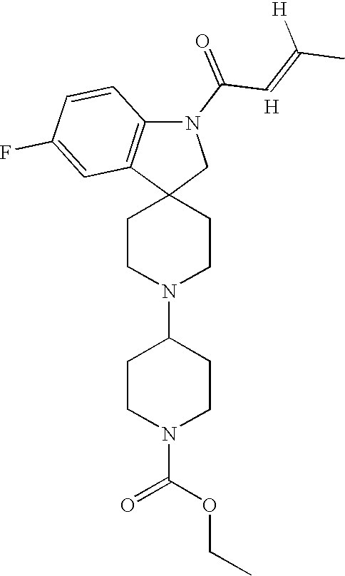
C1CN(C2CCN(C(OCC)=O)CC2)CCC12CN(C(C=C(C)[H])=O)C1=C2C=C(F)C=C1.[H]
